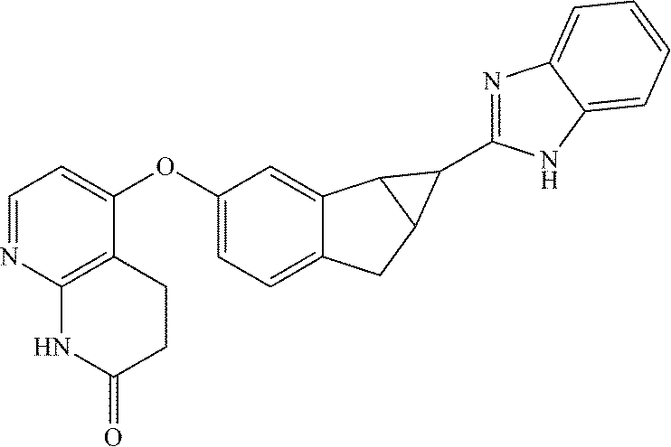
C12=CC=C(OC3=CC=NC4=C3CCC(=O)N4)C=C1C1C(C2)C1C1=NC2=CC=CC=C2N1
